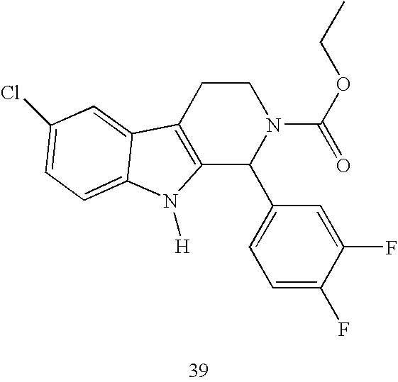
C12=C(CCN(C(=O)OCC)C1C1=CC=C(F)C(F)=C1)C1=CC(Cl)=CC=C1N2[H]
